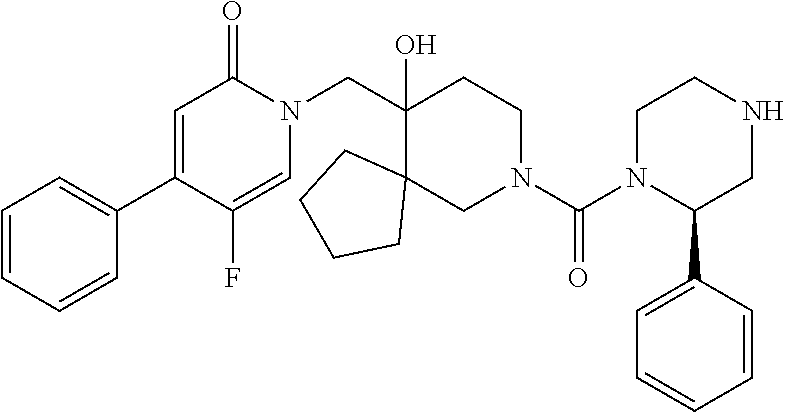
C1=C(C2=CC=CC=C2)C(F)=CN(CC2(O)C3(CN(C(N4C(C5=CC=CC=C5)CNCC4)=O)CC2)CCCC3)C1=O
